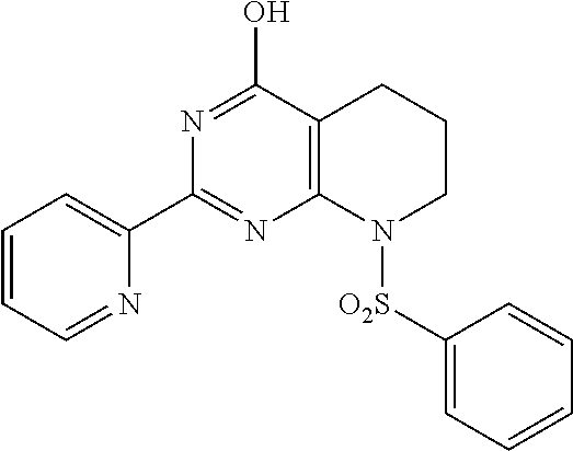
C12=C(C(O)=NC(C3=CC=CC=N3)=N1)CCCN2[O2S]C1=CC=CC=C1
